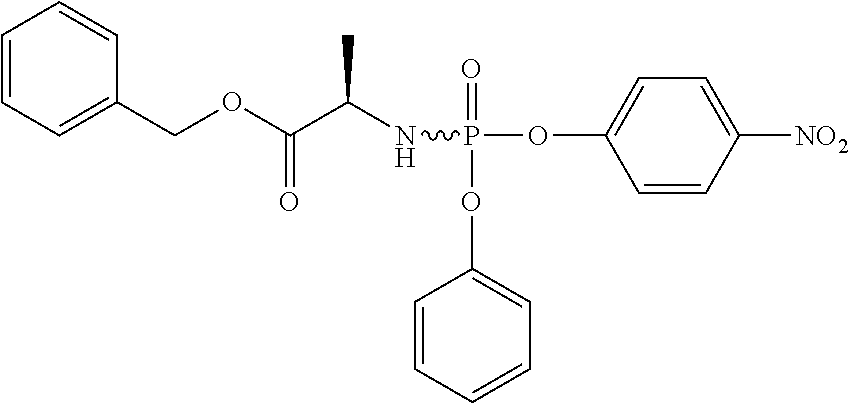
C1=CC([NO2])=CC=C1OP(NC(C(OCC1=CC=CC=C1)=O)C)(=O)OC1=CC=CC=C1
